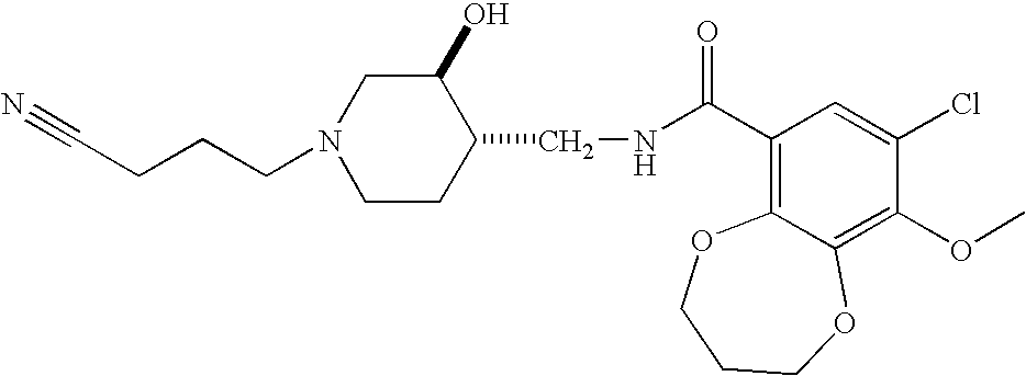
N#CCCCN1CCC(CNC(C2=C3C(=C(OC)C(Cl)=C2)OCCCO3)=O)C(O)C1
